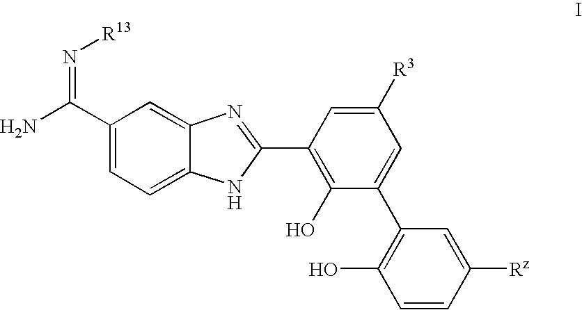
C1(C(N)=N[R13])=CC=C2C(=C1)N=C(C1=C(O)C(C3=C(O)C=CC([Rz])=C3)=CC([R3])=C1)N2
